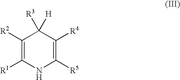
C1([R2])=C([R1])NC([R5])=C([R4])C1([R3])[H]
